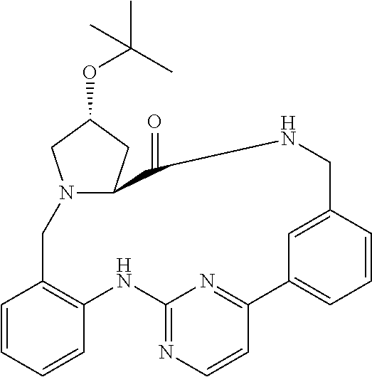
C1=CC=CC2=C1CN1C(CC(OC(C)(C)C)C1)C(=O)NCC1=CC(=CC=C1)C1=NC(=NC=C1)N2
